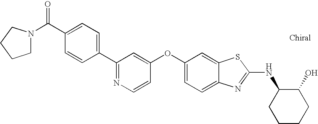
N1=C(C2=CC=C(C(N3CCCC3)=O)C=C2)C=C(OC2=CC=C3C(=C2)SC(NC2CCCCC2O)=N3)C=C1
